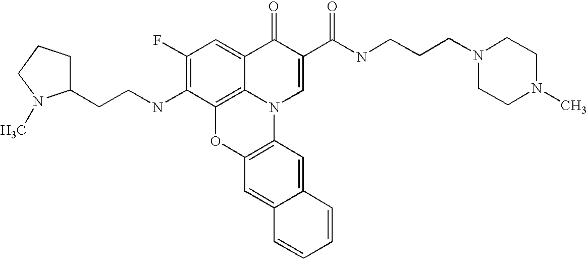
C1(F)=C(NCCC2CCCN2C)C2=C3C(=C1)C(=O)C(C(NCCCN1CCN(C)CC1)=O)=CN3C1=C(O2)C=C2C(=C1)C=CC=C2
